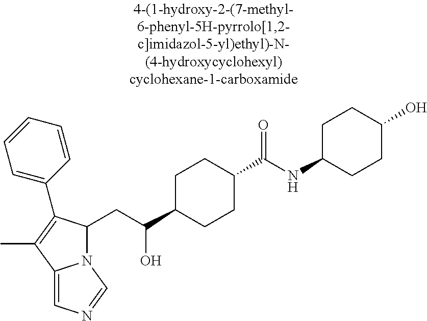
N12C(CC(C3CCC(C(NC4CCC(O)CC4)=O)CC3)O)C(C3=CC=CC=C3)=C(C)C1=CN=C2
